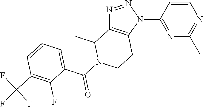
N1=NN(C2=NC(C)=NC=C2)C2=C1C(C)N(C(=O)C1=CC=CC(C(F)(F)F)=C1F)CC2
